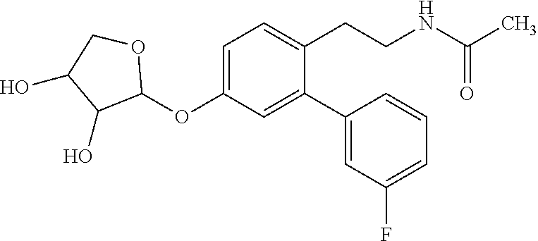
C1(OC2=CC=C(CCNC(C)=O)C(C3=CC(F)=CC=C3)=C2)OCC(O)C1O
